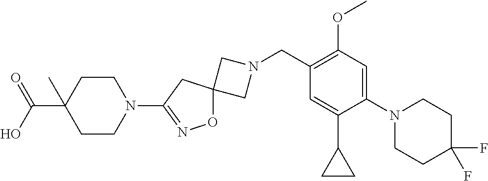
C1N(CC2=C(OC)C=C(N3CCC(F)(F)CC3)C(C3CC3)=C2)CC12ON=C(N1CCC(C(=O)O)(C)CC1)C2
